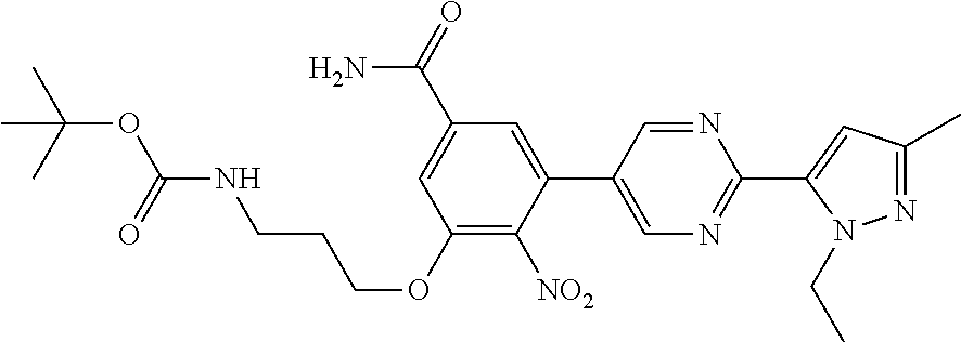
C1(OCCCNC(OC(C)(C)C)=O)=C([NO2])C(C2=CN=C(C3=CC(C)=NN3CC)N=C2)=CC(C(=O)N)=C1
